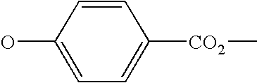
OC1=CC=C([CO2]C)C=C1
